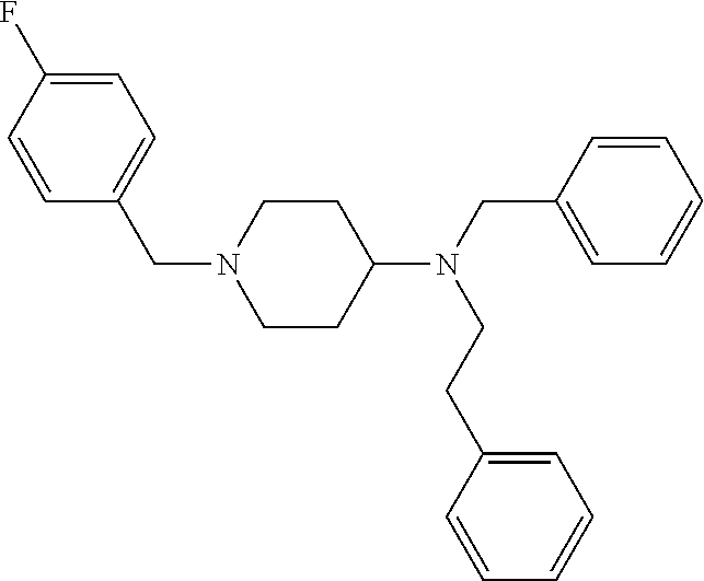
C1=C(F)C=CC(CN2CCC(N(CC3=CC=CC=C3)CCC3=CC=CC=C3)CC2)=C1
